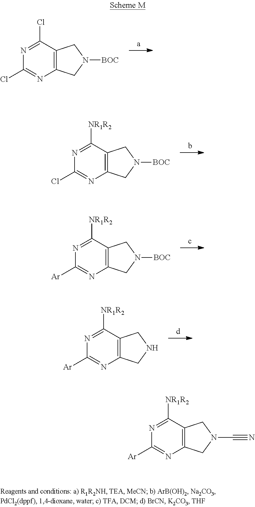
N1=C(Cl)C2=C(N=C1Cl)CN([BOC])C2.N1=C([NR1R2])C2=C(N=C1Cl)CN([BOC])C2.N1=C([NR1R2])C2=C(N=C1[Ar])CN([BOC])C2.N1=C([NR1R2])C2=C(N=C1[Ar])CNC2.N1=C([NR1R2])C2=C(N=C1[Ar])CN(C#N)C2
